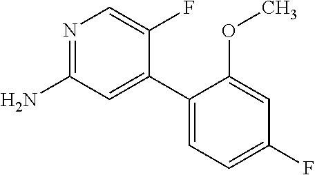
N1=C(N)C=C(C2=CC=C(F)C=C2OC)C(F)=C1
